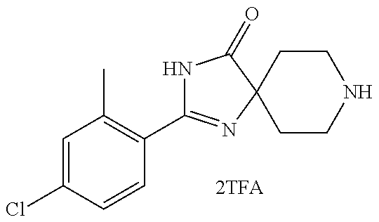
N1C(C2=C(C)C=C(Cl)C=C2)=NC2(C1=O)CCNCC2
